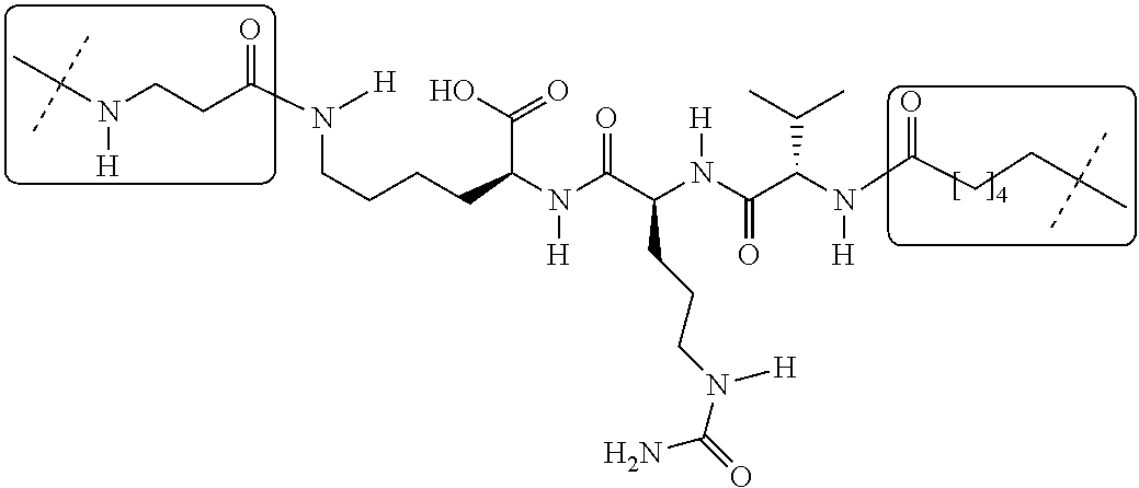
C(CCCC(N(C(C(N(C(C(N(C(CCC(C)(C)C)=O)[H])C(C)C)=O)[H])CCCN(C(=O)N)[H])=O)[H])C(=O)O)N(C(CCN(C(C)(C)C)[H])=O)[H]
